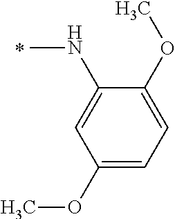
CNC1=CC(OC)=CC=C1OC
